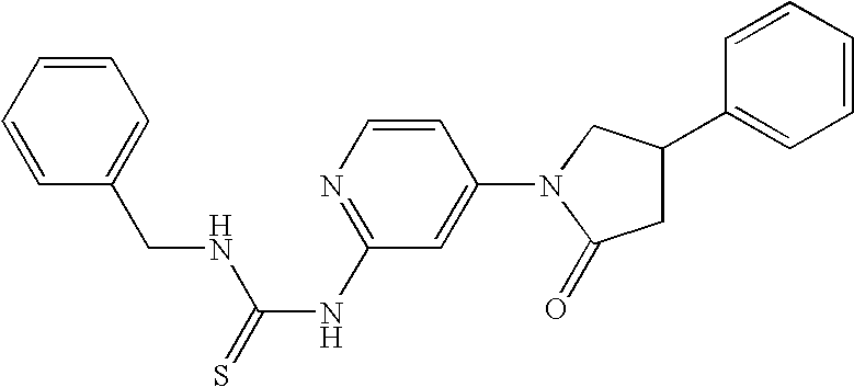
C1=CC(N2C(=O)CC(C3=CC=CC=C3)C2)=CC(NC(=S)NCC2=CC=CC=C2)=N1
